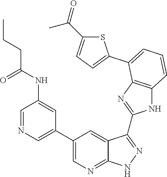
C1=NC=C(C2=CN=C3C(=C2)C(C2=NC4=C(N2)C=CC=C4C2=CC=C(C(=O)C)S2)=NN3)C=C1NC(CCC)=O
